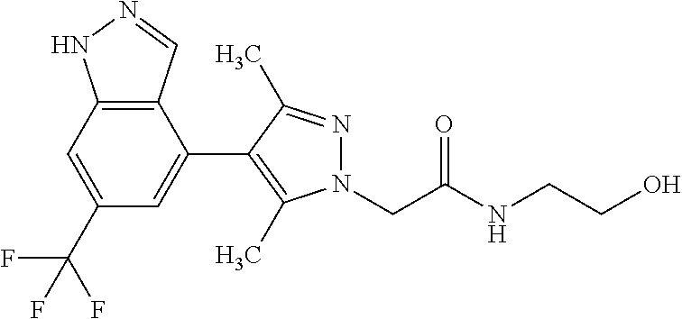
C12=C(C=C(C(F)(F)F)C=C1C1=C(C)N(CC(NCCO)=O)N=C1C)NN=C2
